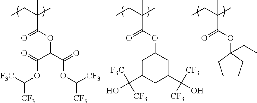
C(C(C)(C(OC(C(OC([CF3])[CF3])=O)C(=O)OC([CF3])[F3C])=O)C)C.C(C(C)(C(OC1CC(C(O)([CF3])[CF3])CC(C(O)([F3C])[CF3])C1)=O)C)C.C(C(C)(C(OC1(CC)CCCC1)=O)C)C
